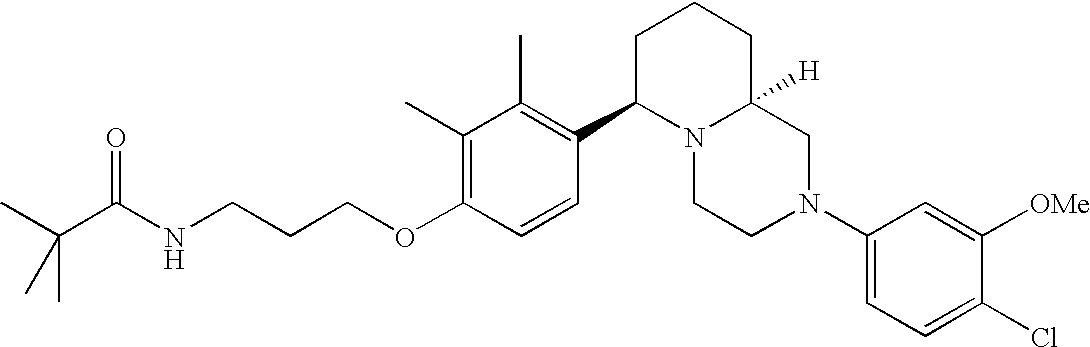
C1(C)=C(OCCCNC(C(C)(C)C)=O)C=CC(C2N3C([H])(CCC2)CN(C2=CC=C(Cl)C([OMe])=C2)CC3)=C1C
